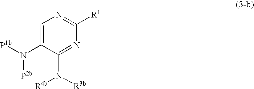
C1=C(N([P1b])[P2b])C(N([R3b])[R4b])=NC([R1])=N1
